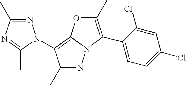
C1(C)=C(C2=CC=C(Cl)C=C2Cl)N2C(=C(N3N=C(C)N=C3C)C(C)=N2)O1
